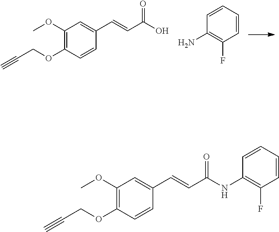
C1(OC)=C(OCC#C)C=CC(C=CC(O)=O)=C1.C1=CC=CC(F)=C1N.C1(OC)=C(OCC#C)C=CC(C=CC(=O)NC2=C(F)C=CC=C2)=C1
